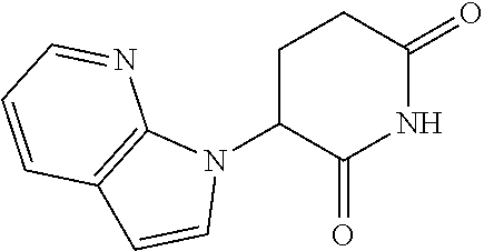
C1(=O)NC(=O)C(N2C3=C(C=C2)C=CC=N3)CC1
